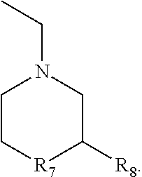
C1C[R7]C([R8])CN1CC
